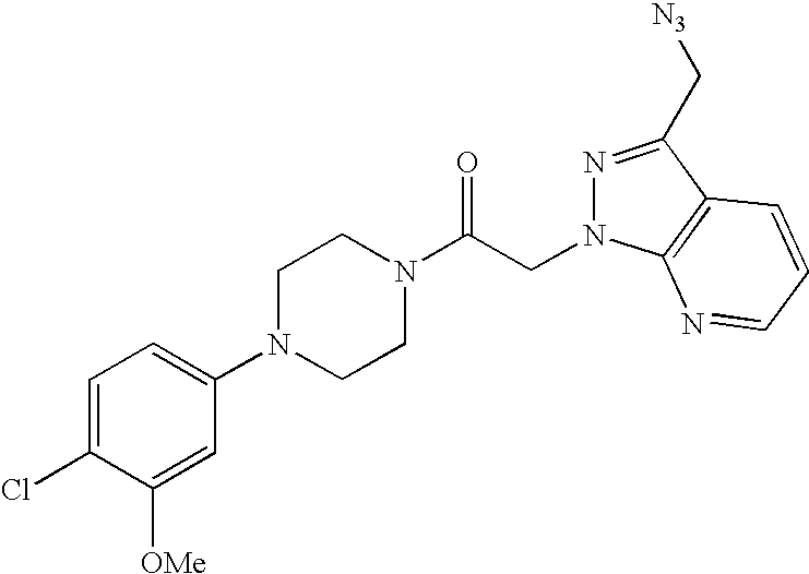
C1=C(Cl)C([OMe])=CC(N2CCN(C(CN3N=C(C[N3])C4=C3N=CC=C4)=O)CC2)=C1
